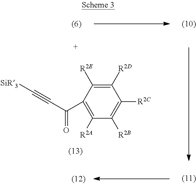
C1(C(C#C[SiR3])=O)=C([R2A])C([R2B])=C([R2C])C([R2D])=C1[R2E]
